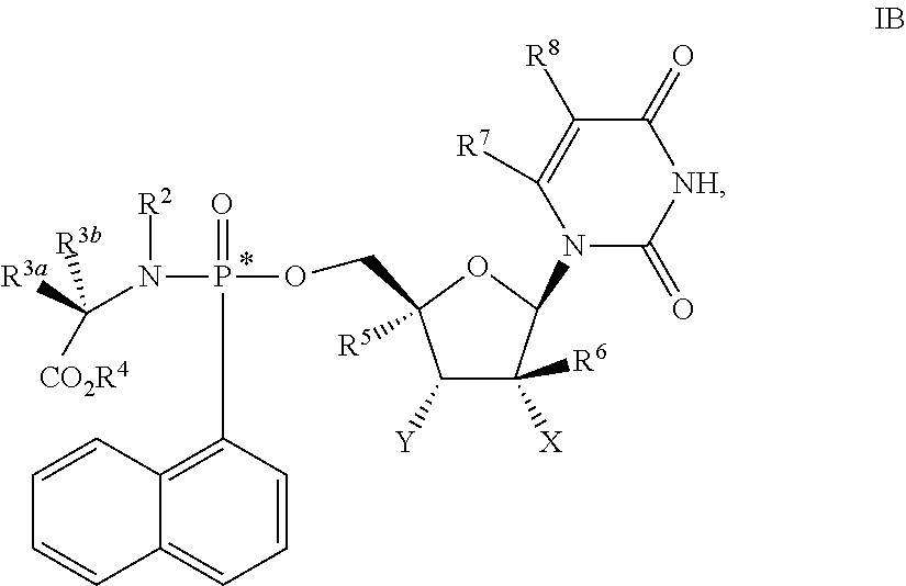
C1([Y])C([R6])([X])C(N2C(=O)[NH]C(=O)C([R8])=C2[R7])OC1([R5])COP(N(C([R3a])([CO2R4])[R3b])[R2])(=O)C1=C2C(=CC=C1)C=CC=C2
